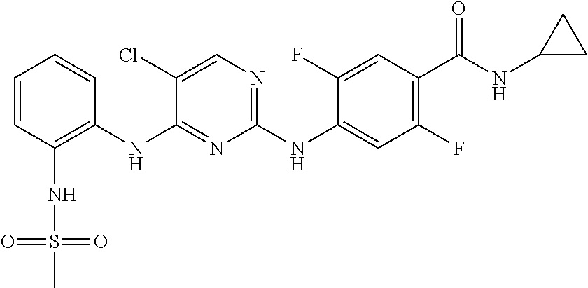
C1=CC(NS(=O)(=O)C)=C(NC2=NC(NC3=CC(F)=C(C(NC4CC4)=O)C=C3F)=NC=C2Cl)C=C1
